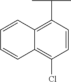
C1=CC(C(C)C)=C2C(=C1Cl)C=CC=C2
